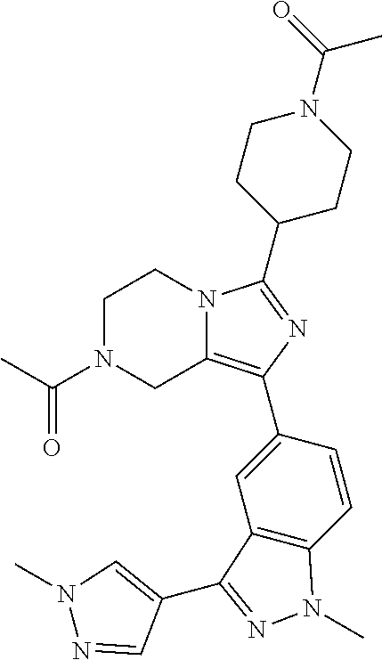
C1N(C(C)=O)CC2=C(C3=CC4=C(C=C3)N(C)N=C4C3=CN(C)N=C3)N=C(C3CCN(C(=O)C)CC3)N2C1
